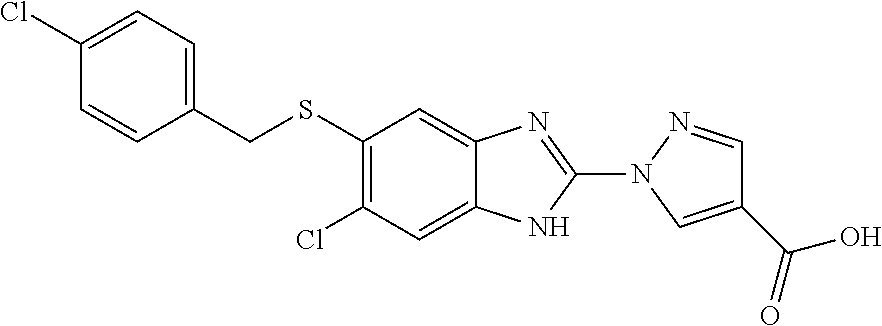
C1(SCC2=CC=C(Cl)C=C2)=C(Cl)C=C2C(=C1)N=C(N1C=C(C(=O)O)C=N1)N2
